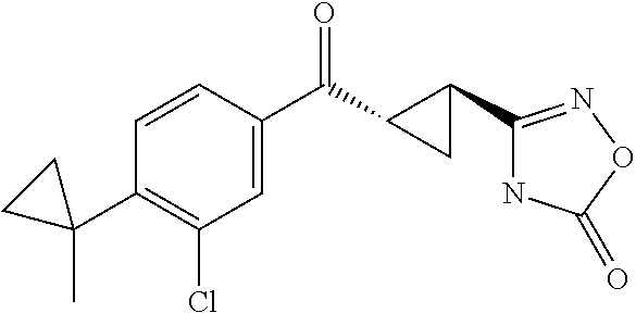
C1=CC(C(C2C(C3=NOC(=O)N3)C2)=O)=CC(Cl)=C1C1(C)CC1
